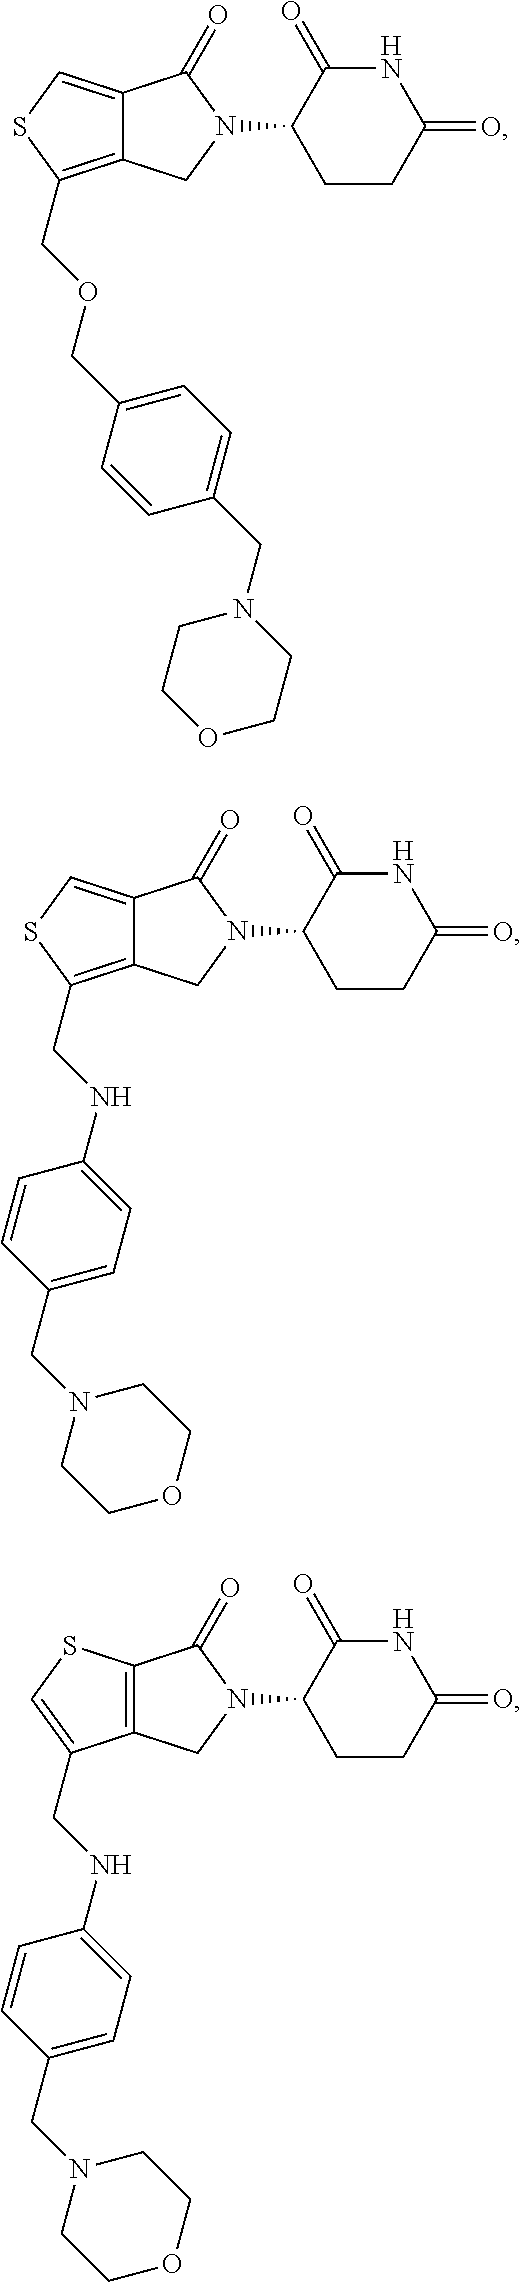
C12=C(COCC3=CC=C(CN4CCOCC4)C=C3)SC=C1C(=O)N(C1CCC(=O)NC1=O)C2.C12=C(CNC3=CC=C(CN4CCOCC4)C=C3)SC=C1C(=O)N(C1CCC(=O)NC1=O)C2.C12=C(SC=C1CNC1=CC=C(CN3CCOCC3)C=C1)C(=O)N(C1CCC(=O)NC1=O)C2
